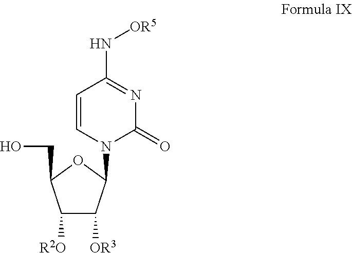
C1([R2O])C([OR3])C(N2C(=O)N=C(N[OR5])C=C2)OC1CO
